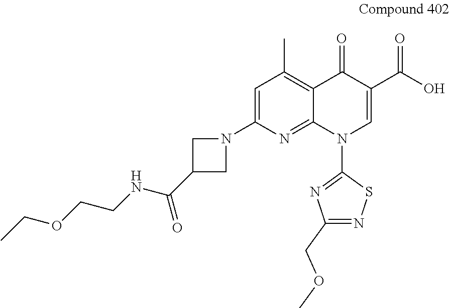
C1(N2CC(C(NCCOCC)=O)C2)=CC(C)=C2C(=N1)N(C1=NC(COC)=NS1)C=C(C(O)=O)C2=O
